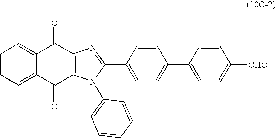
C1=CC=C2C(=C1)C(=O)C1=C(C2=O)N(C2=CC=CC=C2)C(C2=CC=C(C3=CC=C([CHO])C=C3)C=C2)=N1
